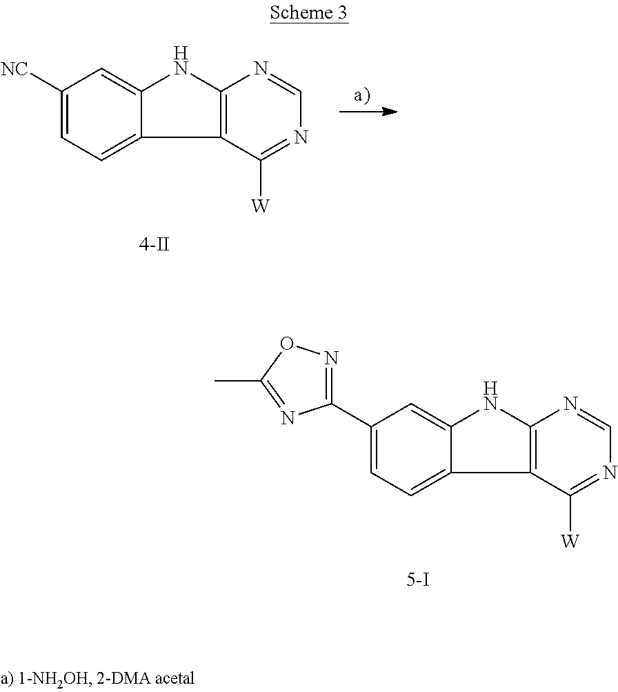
C1(C2=NOC(C)=N2)=CC=C2C(=C1)NC1=C2C([W])=NC=N1.C1([NC])=CC=C2C(=C1)NC1=C2C([W])=NC=N1
